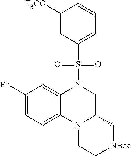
C1([F3CO])=CC(S(=O)(=O)N2C3=CC(Br)=CC=C3N3C(C2)C[NBoc]CC3)=CC=C1
